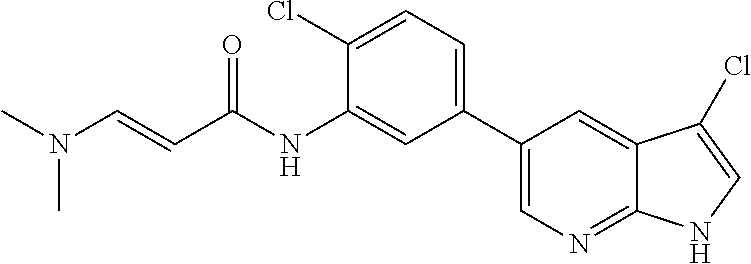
C(=CC(NC1=CC(C2=CN=C3C(=C2)C(Cl)=CN3)=CC=C1Cl)=O)N(C)C
